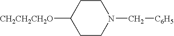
[CH2CH2CH2O]C1CCN(C[C6H5])CC1
